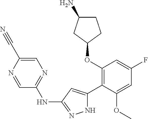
C1(OC2=C(C3=CC(NC4=NC=C(C#N)N=C4)=NN3)C(OC)=CC(F)=C2)CCC(N)C1
